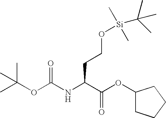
C(CCO[Si](C)(C)C(C)(C)C)(C(OC1CCCC1)=O)NC(OC(C)(C)C)=O
